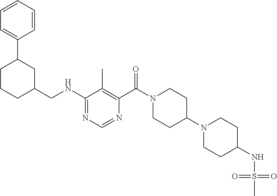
C1(NCC2CC(C3=CC=CC=C3)CCC2)=NC=NC(C(N2CCC(N3CCC(NS(=O)(=O)C)CC3)CC2)=O)=C1C
